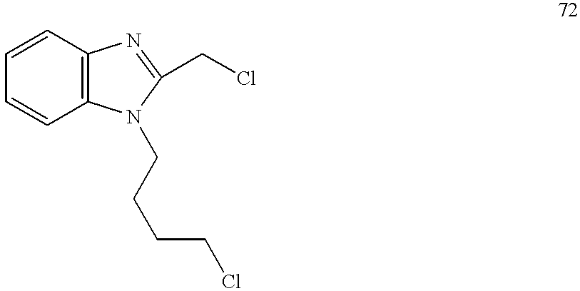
C1=CC2=C(C=C1)N(CCCCCl)C(CCl)=N2
